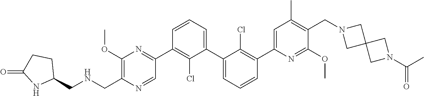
C1(C2=NC(OC)=C(CNCC3CCC(=O)N3)N=C2)=C(Cl)C(C2=CC=CC(C3=CC(C)=C(CN4CC5(C4)CN(C(C)=O)C5)C(OC)=N3)=C2Cl)=CC=C1
